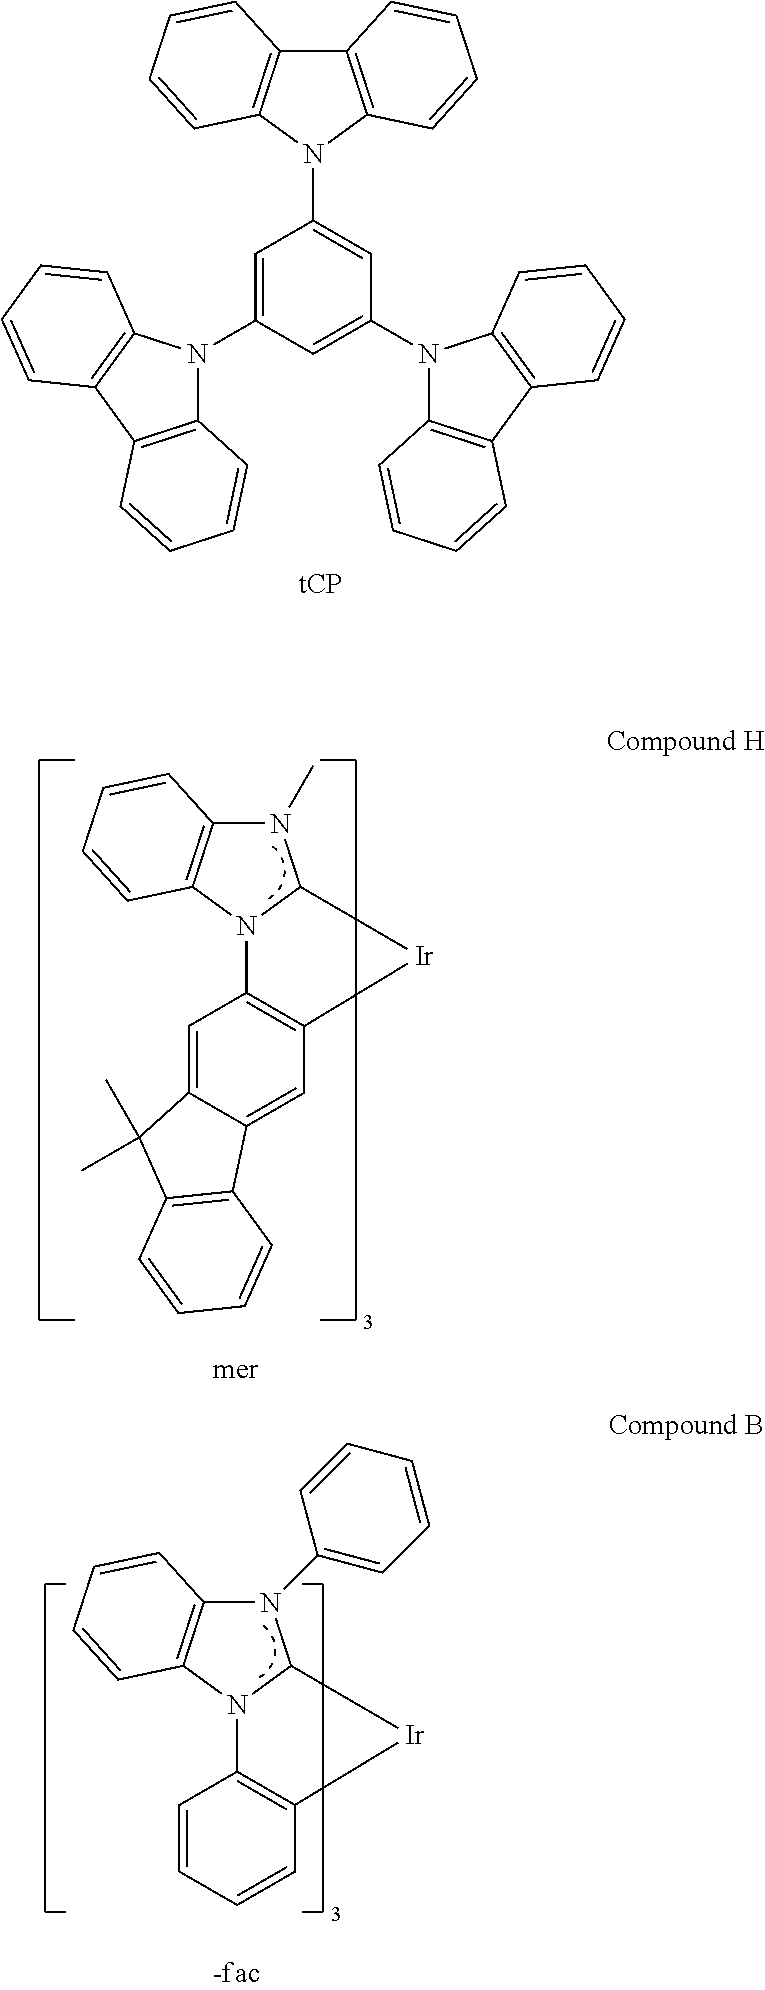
N1(C)C2=C(N3C1[Ir]C1=C3C=C3C(=C1)C1=C(C3(C)C)C=CC=C1)C=CC=C2.N1(C2=CC=CC=C2)C2=C(N3C1[Ir]C1=C3C=CC=C1)C=CC=C2.C12=C(N(C3=CC(N4C5=C(C6=C4C=CC=C6)C=CC=C5)=CC(N4C5=C(C6=C4C=CC=C6)C=CC=C5)=C3)C3=C1C=CC=C3)C=CC=C2
